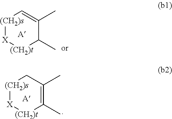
[(CH2)s]1[X][(CH2)t]C(C)C(C)=C1.[(CH2)s]1[X][(CH2)t]C(C)=C(C)C1
